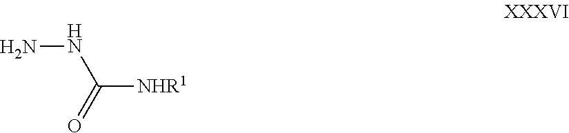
O=C(NN)[NHR1]
